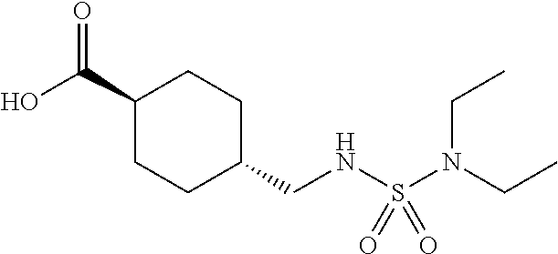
OC(C1CCC(CNS(N(CC)CC)(=O)=O)CC1)=O
